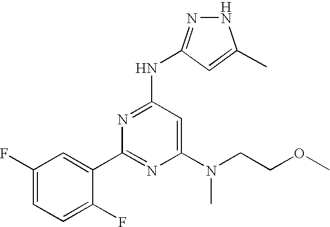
[H].C1(F)=CC=C(F)C(C2=NC(N(CCOC)C)=CC(NC3=NNC(C)=C3)=N2)=C1
